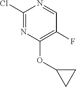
C1(Cl)=NC(OC2CC2)=C(F)C=N1
